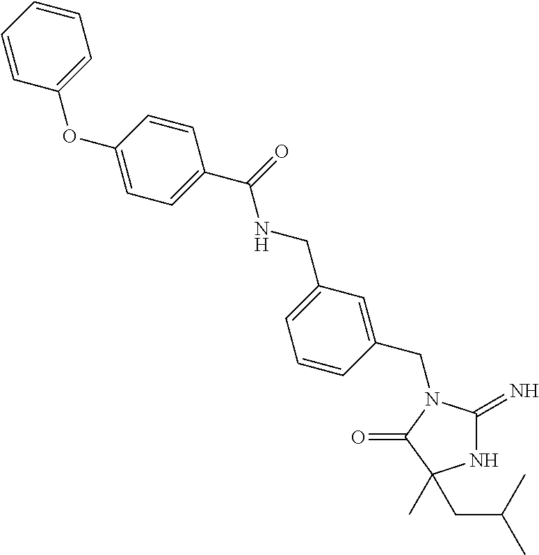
N1C(=N)N(CC2=CC(CNC(C3=CC=C(OC4=CC=CC=C4)C=C3)=O)=CC=C2)C(=O)C1(CC(C)C)C
